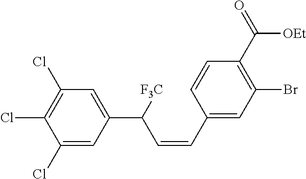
C1(Cl)=C(Cl)C=C(C(C=CC2=CC(Br)=C(C(=O)[OEt])C=C2)[F3C])C=C1Cl
